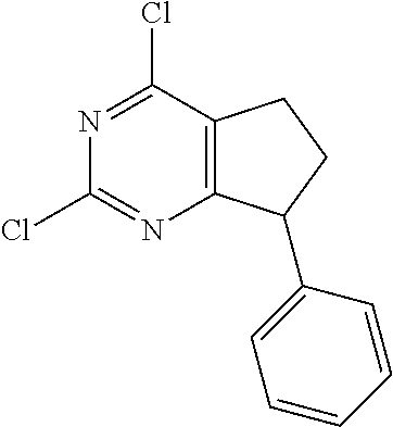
C12=C(N=C(Cl)N=C1Cl)C(C1=CC=CC=C1)CC2
